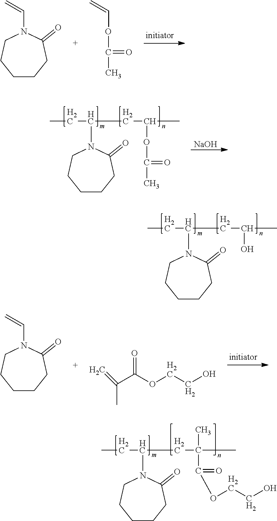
CCC(CC(C)(C)C(OCCO)=O)N1C(=O)CCCCC1.C1CCC(=O)N(C=C)CC1.O(C=C)C(C)=O.C1CCC(=O)N(C=C)CC1.C(C)(C(OCCO)=O)=C.CCC(CC(C)O)N1C(=O)CCCCC1.[NaOH].CCC(CC(C)OC(C)=O)N1C(=O)CCCCC1
